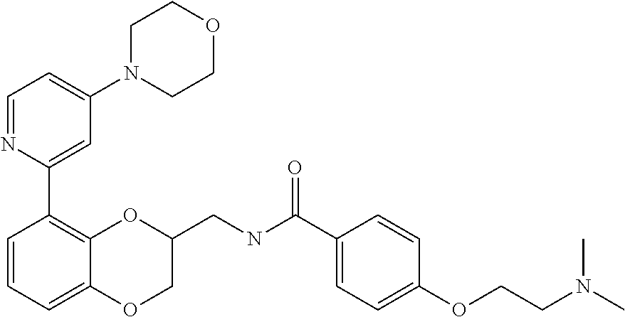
C1=NC(C2=C3C(=CC=C2)OCC(CNC(C2=CC=C(OCCN(C)C)C=C2)=O)O3)=CC(N2CCOCC2)=C1
